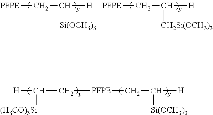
[PFPE]CC([H])[Si(OCH3)3].[PFPE]CC([H])[CH2Si(OCH3)3].[PFPE](CC([H])[Si(OCH3)3])CC([H])[(H3CO)3Si]
